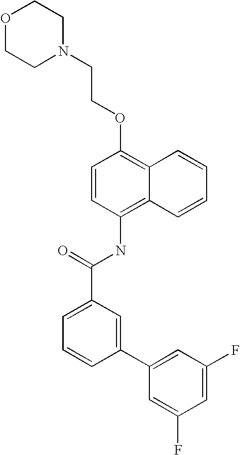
O1CCN(CCOC2=C3C(=C(NC(C4=CC=CC(C5=CC(F)=CC(F)=C5)=C4)=O)C=C2)C=CC=C3)CC1
